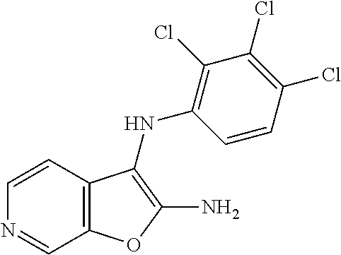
C12=C(C=CN=C1)C(NC1=C(Cl)C(Cl)=C(Cl)C=C1)=C(N)O2
